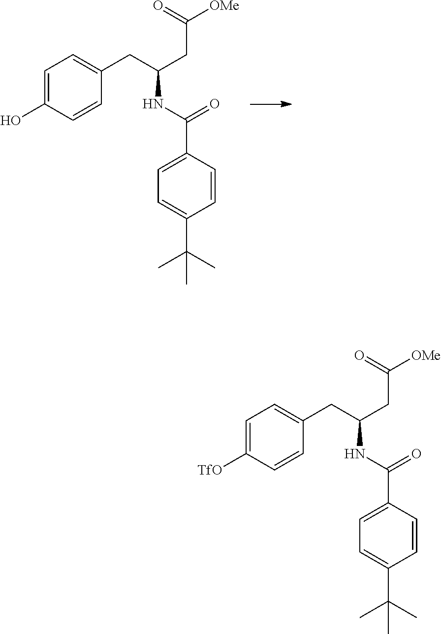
C1=C(O)C=CC(CC(CC([OMe])=O)NC(=O)C2=CC=C(C(C)(C)C)C=C2)=C1.C1=C([TfO])C=CC(CC(CC([OMe])=O)NC(=O)C2=CC=C(C(C)(C)C)C=C2)=C1
